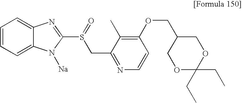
C1=CC=C2C(=C1)N=C(S(CC1=NC=CC(OCC3COC(CC)(CC)OC3)=C1C)=O)N2[Na]
